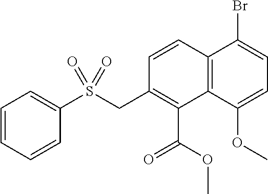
S(CC1=C(C(OC)=O)C2=C(C=C1)C(Br)=CC=C2OC)(C1=CC=CC=C1)(=O)=O
